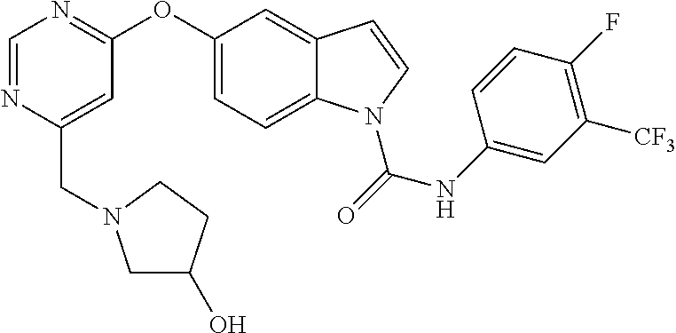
C(C1=CC(OC2=CC=C3C(=C2)C=CN3C(=O)NC2=CC([CF3])=C(F)C=C2)=NC=N1)N1CC(O)CC1
